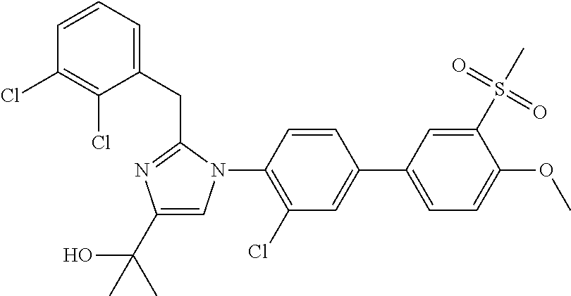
C1=C(C2=CC(Cl)=C(N3C=C(C(C)(O)C)N=C3CC3=CC=CC(Cl)=C3Cl)C=C2)C=C(S(=O)(=O)C)C(OC)=C1
